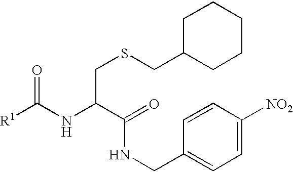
[R1]C(NC(C(=O)NCC1=CC=C([NO2])C=C1)CSCC1CCCCC1)=O
